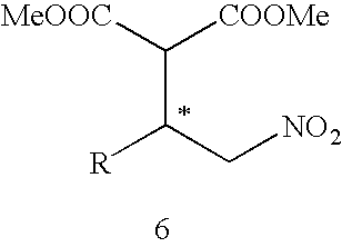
C([MeOOC])([COOMe])C(C[NO2])[R]
